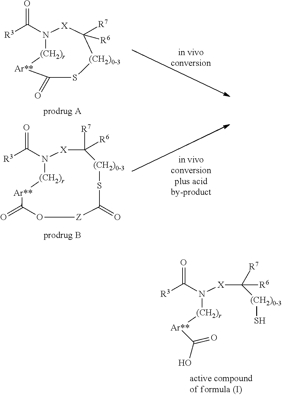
S1[(CH2)0-3]C([R7])([R6])[X]N(C([R3])=O)[(CH2)r][Ar**]C1=O.[(CH2)0-3]1C([R7])([R6])[X]N(C([R3])=O)[(CH2)r][Ar**]C(=O)O[Z]C(=O)S1.[(CH2)0-3](C([X]N([(CH2)r][Ar**]C(O)=O)C([R3])=O)([R7])[R6])S
